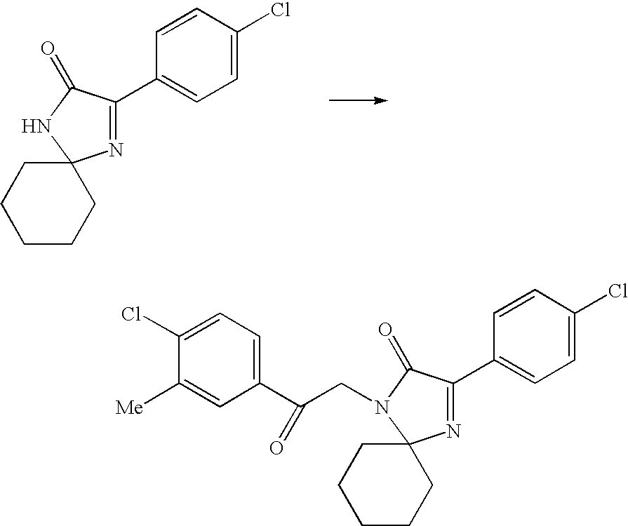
C1=C(Cl)C=CC(C2=NC3(NC2=O)CCCCC3)=C1.C1(C(=O)CN2C(=O)C(C3=CC=C(Cl)C=C3)=NC23CCCCC3)=CC=C(Cl)C([Me])=C1
